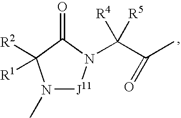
N1(C)[J11]N(C(C(C)=O)([R5])[R4])C(=O)C1([R1])[R2]
